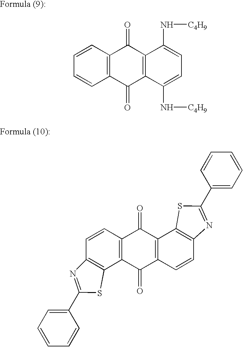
C12=C(C=CC=C1)C(=O)C1=C(C2=O)C(N[C4H9])=CC=C1N[C4H9].C1(C2=NC3=C(S2)C2=C(C=C3)C(=O)C3=C(C2=O)C=CC2=C3SC(C3=CC=CC=C3)=N2)=CC=CC=C1
